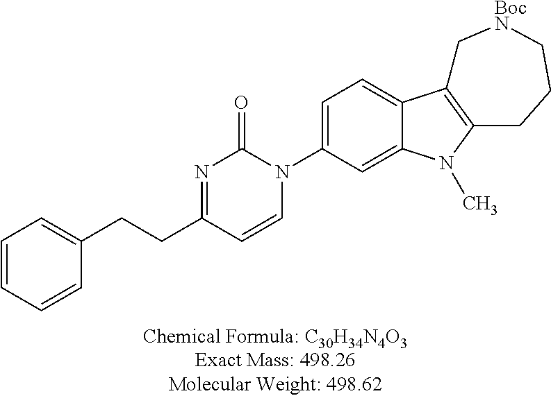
C1=CC=CC(CCC2=NC(=O)N(C3=CC=C4C(=C3)N(C)C3=C4C[BocN]CCC3)C=C2)=C1
